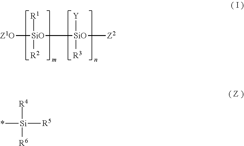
[Z1O][SiO]([R1])([R2])[SiO]([Z2])([Y])[R3].*[Si]([R4])([R6])[R5]
